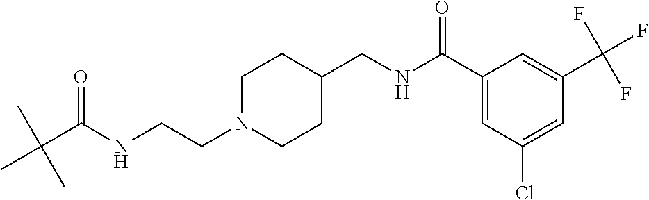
C1N(CCNC(C(C)(C)C)=O)CCC(CNC(C2=CC(Cl)=CC(C(F)(F)F)=C2)=O)C1
